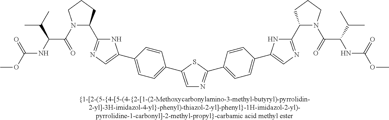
C1=C(C2=CC=C(C3=CN=C(C4N(C(=O)C(C(C)C)NC(OC)=O)CCC4)N3)C=C2)SC(C2=CC=C(C3=CN=C(C4N(C(=O)C(C(C)C)NC(=O)OC)CCC4)N3)C=C2)=N1
